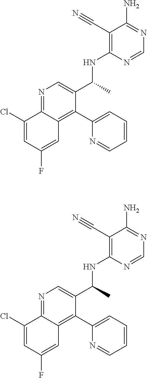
N1=C2C(=C(C3=CC=CC=N3)C(C(C)NC3=C(C#N)C(N)=NC=N3)=C1)C=C(F)C=C2Cl.N1=C2C(=C(C3=CC=CC=N3)C(C(C)NC3=C(C#N)C(N)=NC=N3)=C1)C=C(F)C=C2Cl
